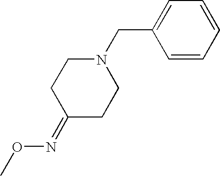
CON=C1CCN(CC2=CC=CC=C2)CC1
